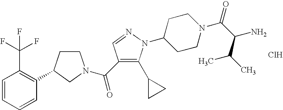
C1CC(C2=C(C(F)(F)F)C=CC=C2)CN1C(=O)C1=C(C2CC2)N(C2CCN(C(=O)C(N)C(C)C)CC2)N=C1.Cl
